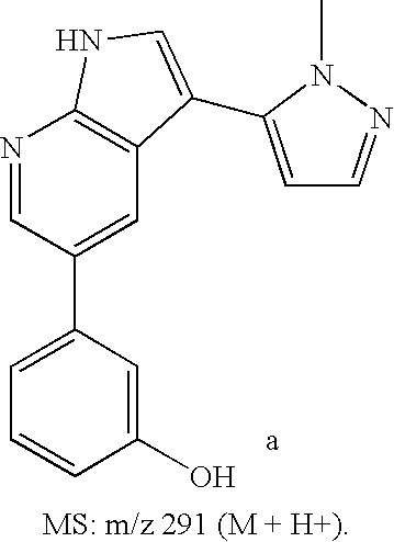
C1=C(C2=CC3=C(N=C2)NC=C3C2=CC=NN2C)C=C(O)C=C1
